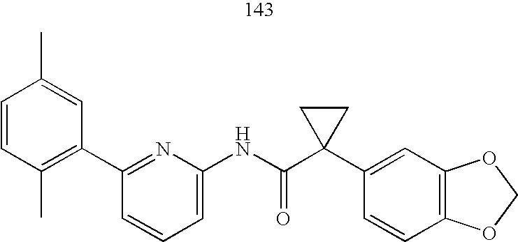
C1=CC=C(NC(C2(C3=CC4=C(C=C3)OCO4)CC2)=O)N=C1C1=C(C)C=CC(C)=C1
